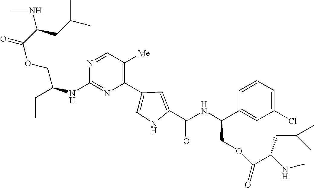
N1=C(NC(COC(C(CC(C)C)NC)=O)CC)N=CC([Me])=C1C1=CNC(C(NC(C2=CC(Cl)=CC=C2)COC(C(NC)CC(C)C)=O)=O)=C1
